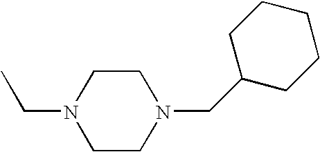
C1CN(CC2CCCCC2)CCN1CC
